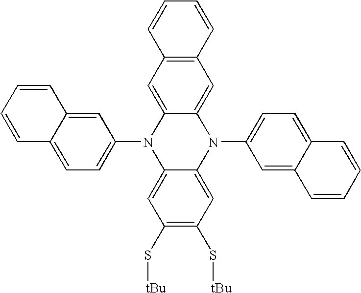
C1=C2C(=CC=C1N1C3=CC(S[tBu])=C(S[tBu])C=C3N(C3=CC=C4C(=C3)C=CC=C4)C3=CC4=C(C=C13)C=CC=C4)C=CC=C2
